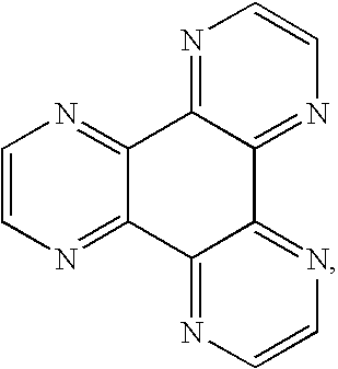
C1=CN=C2C(=N1)C1=NC=CN=C1C1=NC=CN=C21
